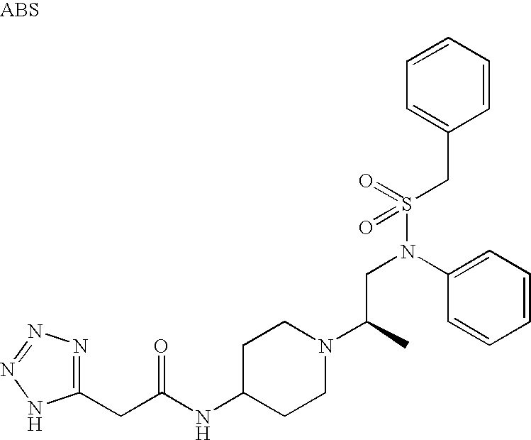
C1(CC(NC2CCN(C(C)CN(S(CC3=CC=CC=C3)(=O)=O)C3=CC=CC=C3)CC2)=O)=NN=NN1
